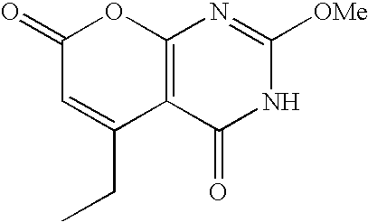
C12=C(C(=O)NC([OMe])=N1)C(CC)=CC(=O)O2
